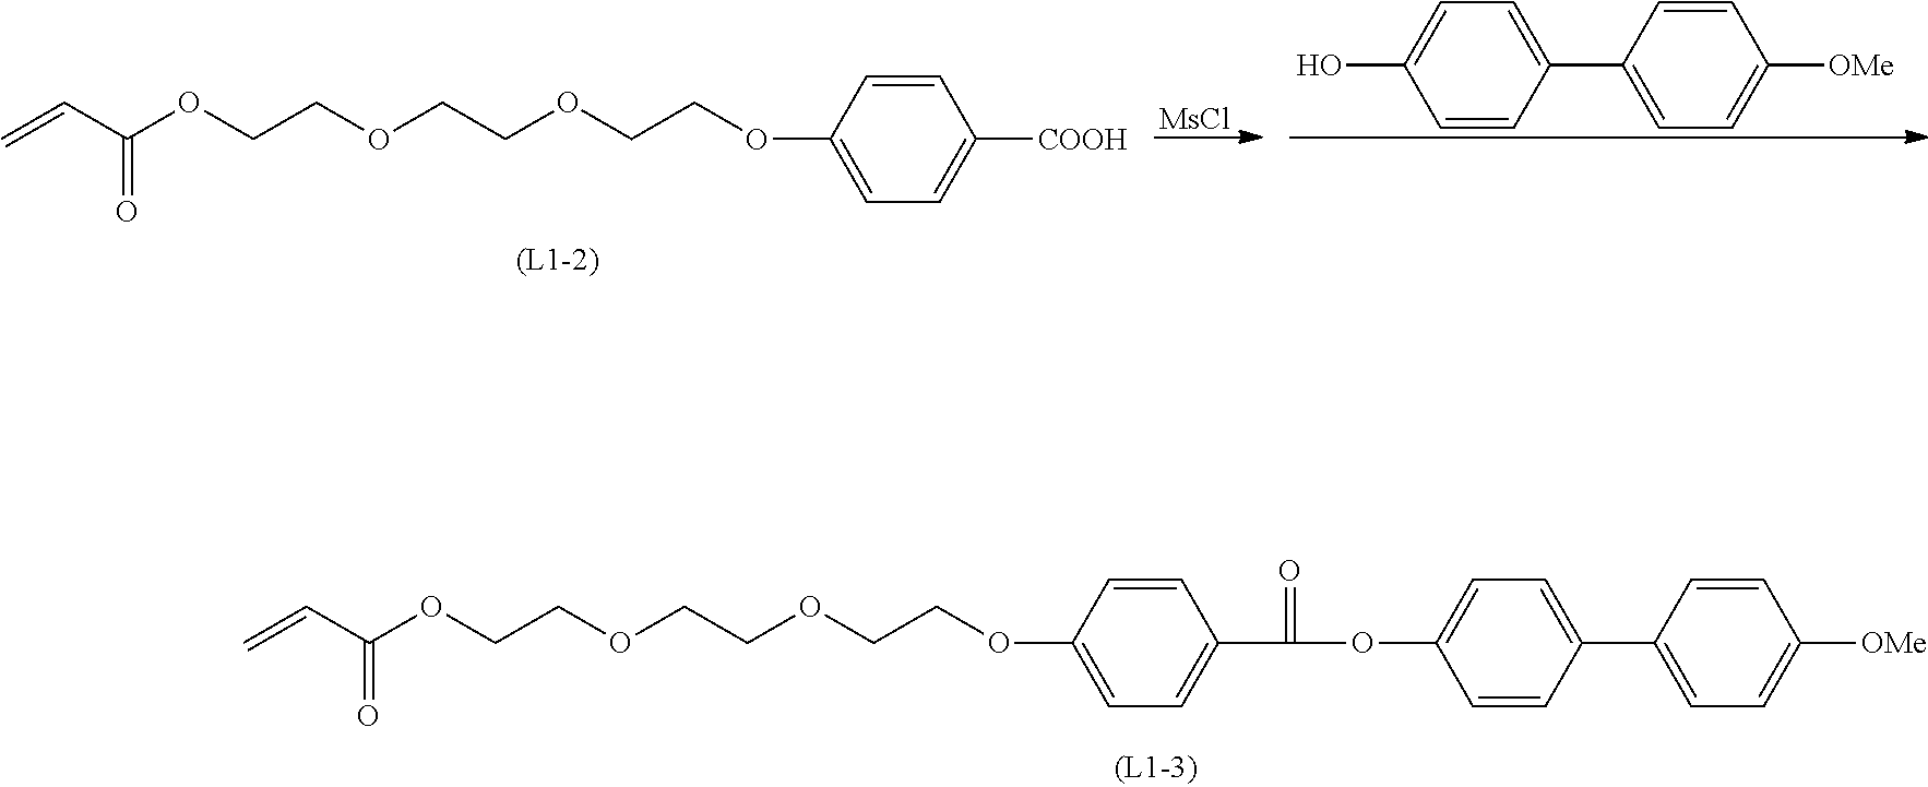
C(COCCOCCOC1=CC=C(C(=O)OC2=CC=C(C3=CC=C([OMe])C=C3)C=C2)C=C1)OC(C=C)=O.C(COCCOCCOC1=CC=C([COOH])C=C1)OC(C=C)=O.[MsCl].C1=CC(C2=CC=C([OMe])C=C2)=CC=C1O
